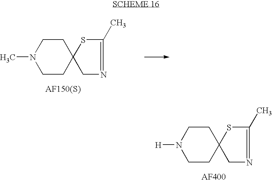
C1CC2(CCN1[H])CN=C(C)S2.C1CC2(CCN1C)CN=C(C)S2
